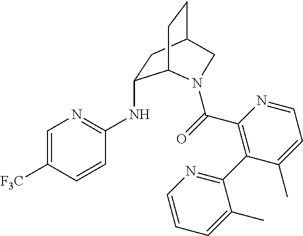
[F3C]C1=CN=C(NC2CC3CCC2N(C(=O)C2=C(C4=NC=CC=C4C)C(C)=CC=N2)C3)C=C1
